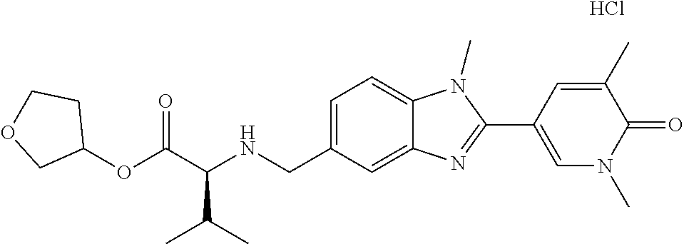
C1=C(CNC(C(OC2CCOC2)=O)C(C)C)C=C2C(=C1)N(C)C(C1=CN(C)C(=O)C(C)=C1)=N2.Cl
